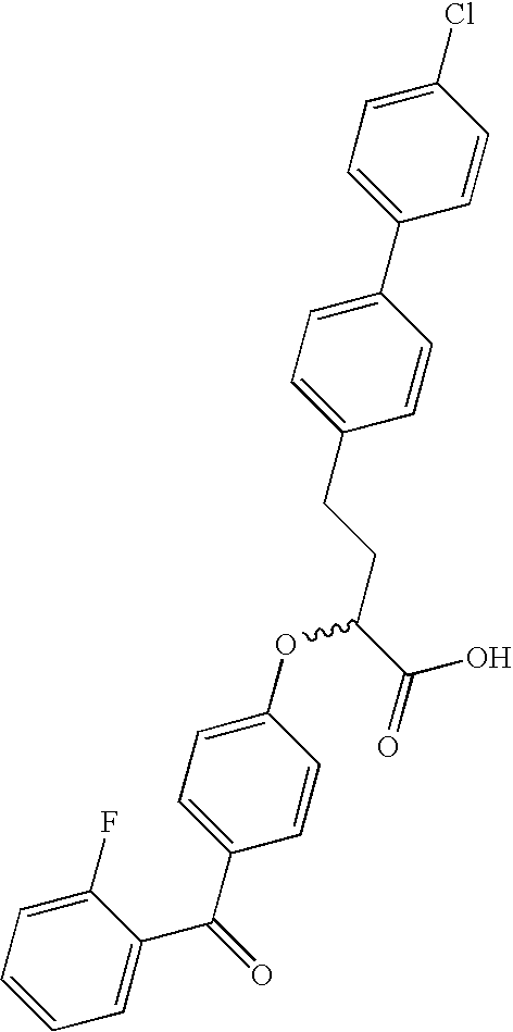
C1(Cl)=CC=C(C2=CC=C(CCC(C(O)=O)OC3=CC=C(C(=O)C4=CC=CC=C4F)C=C3)C=C2)C=C1
